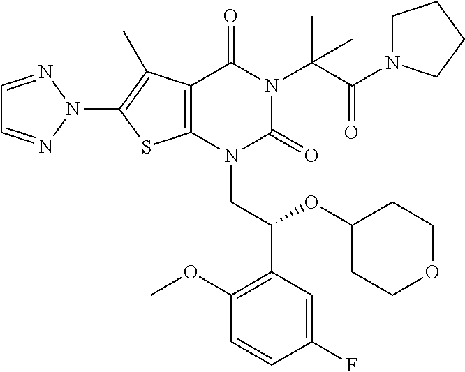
C12=C(N(CC(C3=C(OC)C=CC(F)=C3)OC3CCOCC3)C(=O)N(C(C(N3CCCC3)=O)(C)C)C1=O)SC(N1N=CC=N1)=C2C
